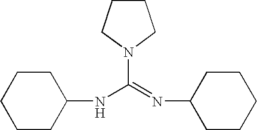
C1CC(NC(=NC2CCCCC2)N2CCCC2)CCC1
